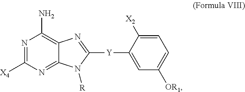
N1=C([X4])N=C2C(=C1N)N=C([Y]C1=CC([OR1])=CC=C1[X2])N2[R]
